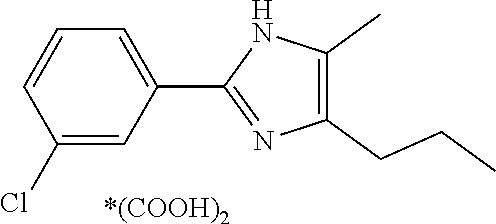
C1(C)=C(CCC)N=C(C2=CC=CC(Cl)=C2)N1.[*(COOH)2]
